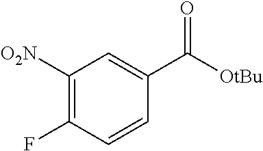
C1([O2N])=C(F)C=CC(C(=O)[OtBu])=C1
